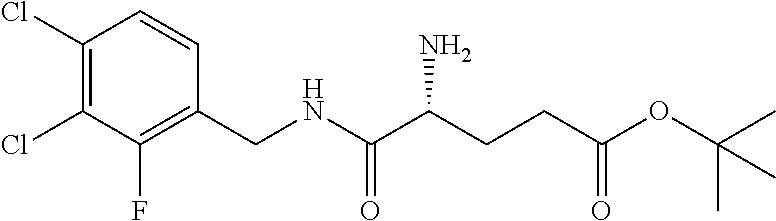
C1(Cl)=C(Cl)C(F)=C(CNC(C(CCC(OC(C)(C)C)=O)N)=O)C=C1
